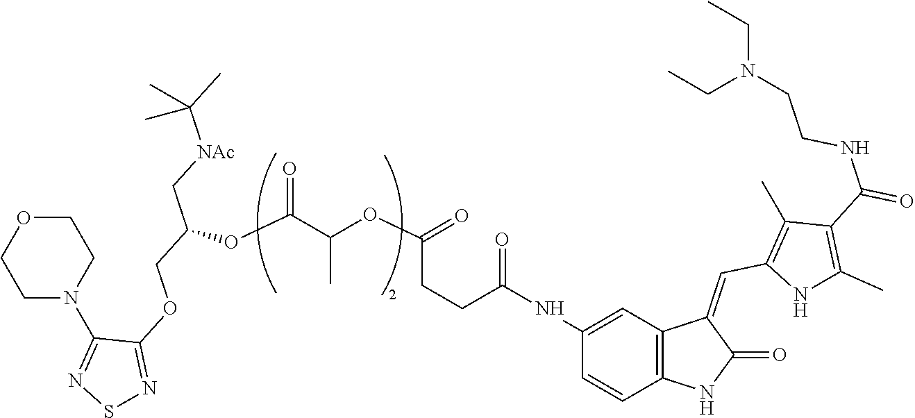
C1N(C2=NSN=C2OCC(C[NAc]C(C)(C)C)OC(C(OC(=O)CCC(NC2=CC3=C(C=C2)NC(=O)C3=CC2=C(C)C(C(NCCN(CC)CC)=O)=C(C)N2)=O)C)=O)CCOC1
